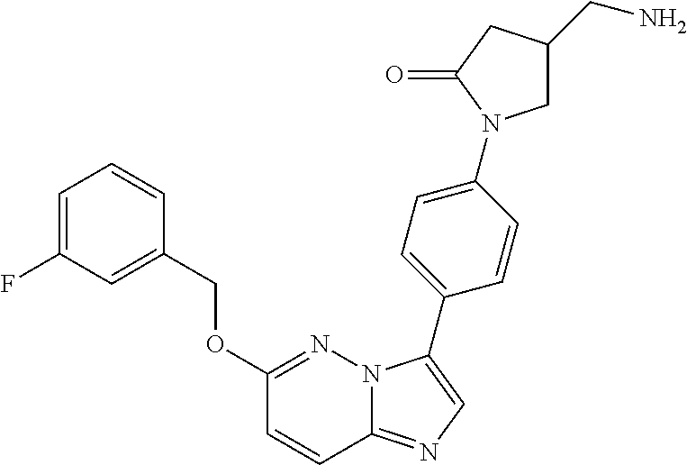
C1=C(F)C=C(COC2=NN3C(=NC=C3C3=CC=C(N4CC(CN)CC4=O)C=C3)C=C2)C=C1
